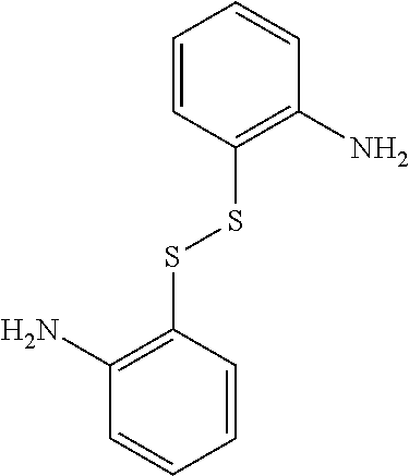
C1(SSC2=C(N)C=CC=C2)=C(N)C=CC=C1
